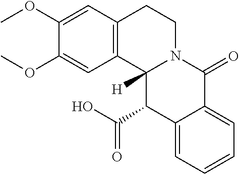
C1(OC)=CC2=C(C=C1OC)CCN1C2([H])C(C(O)=O)C2=CC=CC=C2C1=O
